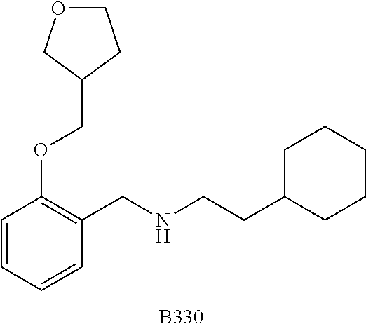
[B330].C1=CC=CC(CNCCC2CCCCC2)=C1OCC1CCOC1
